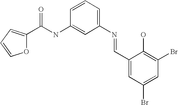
C1(N=CC2=CC(Br)=CC(Br)=C2O)=CC=CC(NC(=O)C2=CC=CO2)=C1
